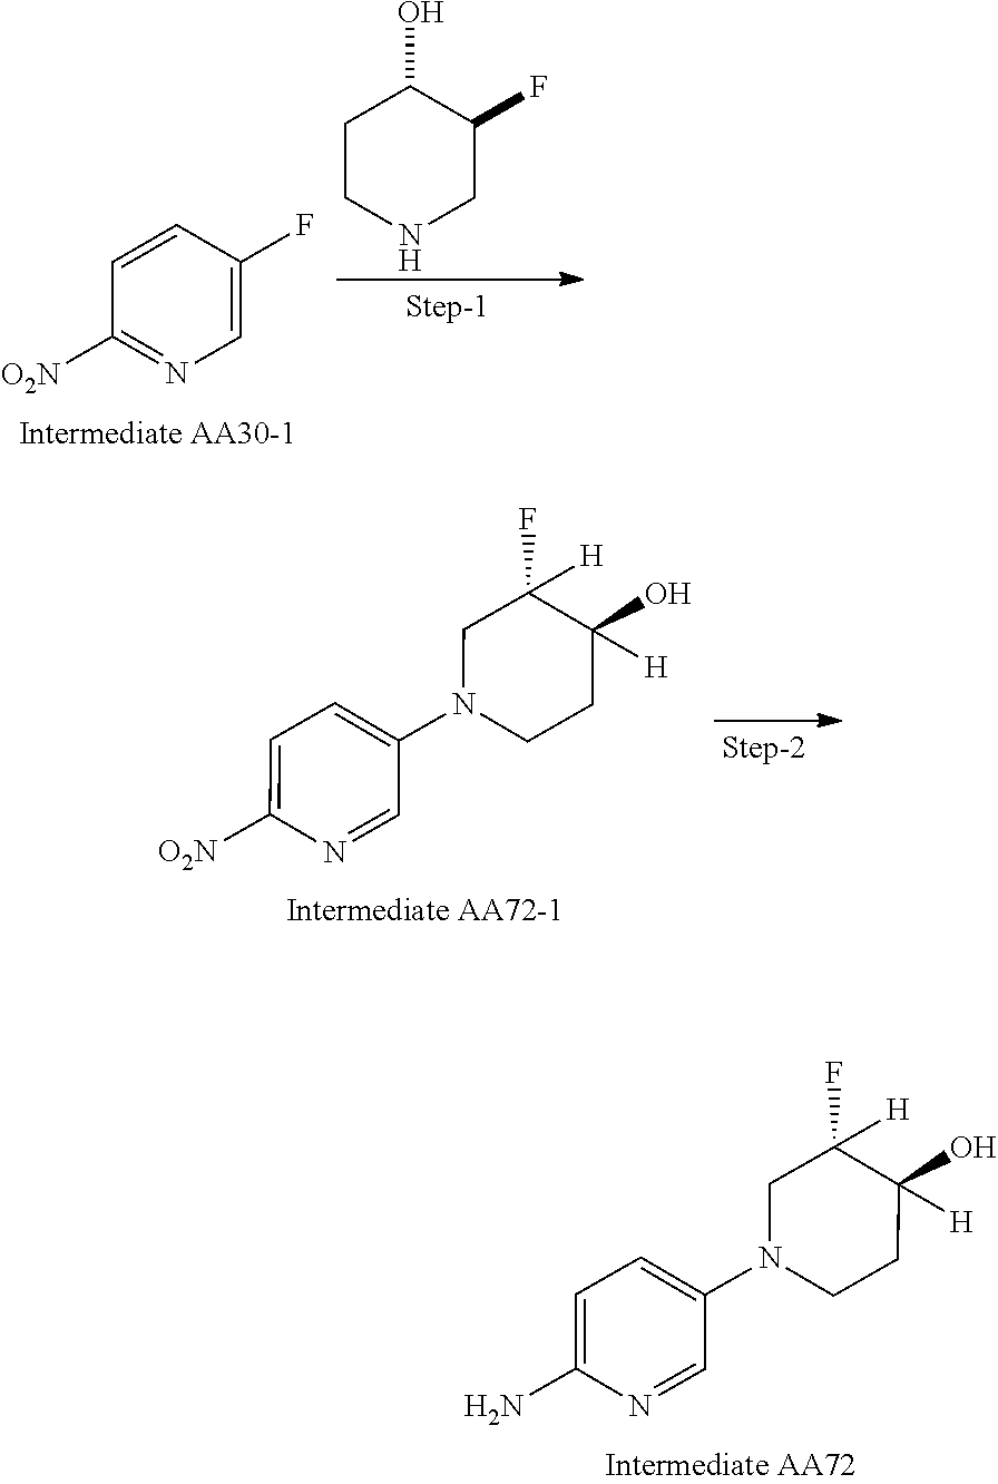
N1=C([O2N])C=CC(F)=C1.C1CNCC(F)C1O.C1N(C2=CC=C([O2N])N=C2)CCC([H])(O)C1(F)[H].C1N(C2=CC=C(N)N=C2)CCC([H])(O)C1(F)[H]
